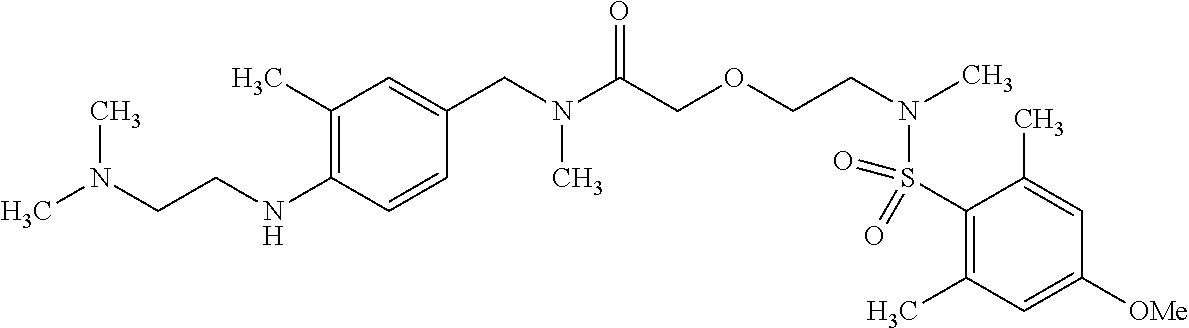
C(N(C(COCCN(S(C1=C(C)C=C([OMe])C=C1C)(=O)=O)C)=O)C)C1=CC(C)=C(NCCN(C)C)C=C1
